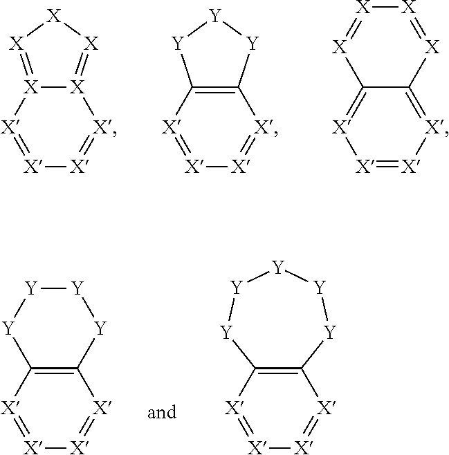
[X]1=[X][X]2=[X][X][X]=[X]2[X]=[X]1.[X]1=[X]C2=C([X]=[X]1)[Y][Y][Y]2.[X]1=[X][X]=C2C(=[X]1)[X]=[X][X]=[X]2.[X]1=[X]C2=C([X]=[X]1)[Y][Y][Y][Y]2.[X]1=[X]C2=C([X]=[X]1)[Y][Y][Y][Y][Y]2
